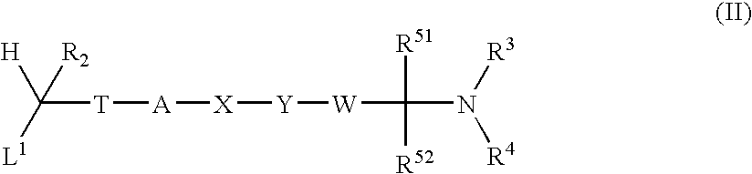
[L1]C([T][A][X][Y][W]C([R51])([R52])N([R3])[R4])([R2])[H]
